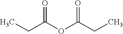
CCC(OC(CC)=O)=O
